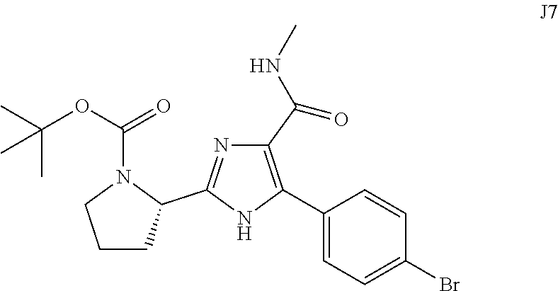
C1(C2=C(C(NC)=O)N=C(C3CCCN3C(OC(C)(C)C)=O)N2)=CC=C(Br)C=C1
